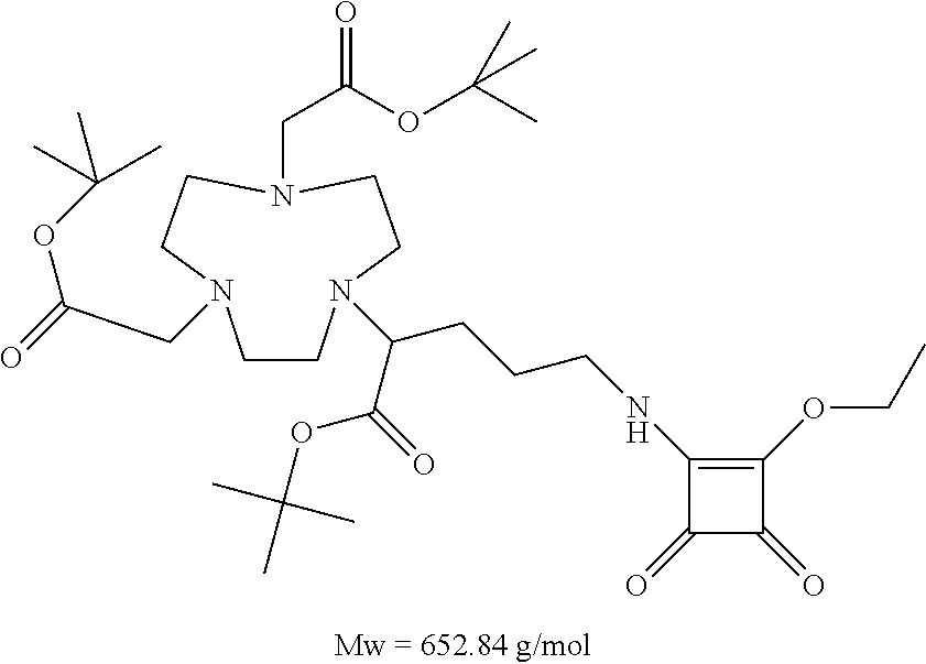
C1CN(C(CCCNC2=C(OCC)C(=O)C2=O)C(=O)OC(C)(C)C)CCN(CC(=O)OC(C)(C)C)CCN1CC(=O)OC(C)(C)C
